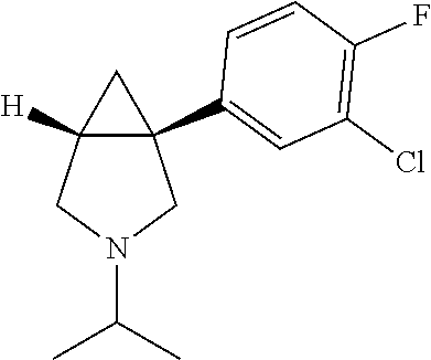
C12([H])C(C3=CC(Cl)=C(F)C=C3)(CN(C(C)C)C1)C2
